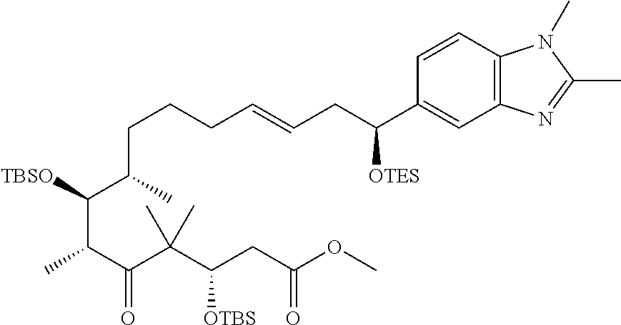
C(CCC=CCC(C1=CC2=C(C=C1)N(C)C(C)=N2)[OTES])C(C(C(C)C(C(C(CC(OC)=O)[OTBS])(C)C)=O)[TBSO])C
